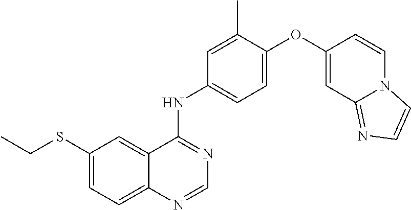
C12=CC=C(SCC)C=C1C(NC1=CC=C(OC3=CC4=NC=CN4C=C3)C(C)=C1)=NC=N2
